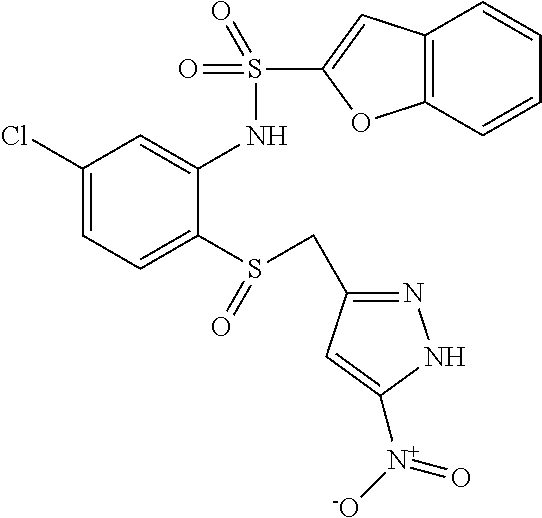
C1(Cl)=CC=C(S(CC2=NNC([N+]([-O])=O)=C2)=O)C(NS(=O)(=O)C2=CC3=C(O2)C=CC=C3)=C1
